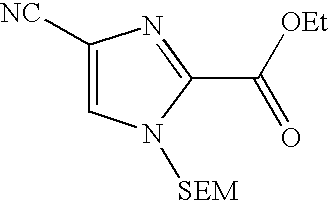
C1([NC])=CN([SEM])C(C([OEt])=O)=N1
